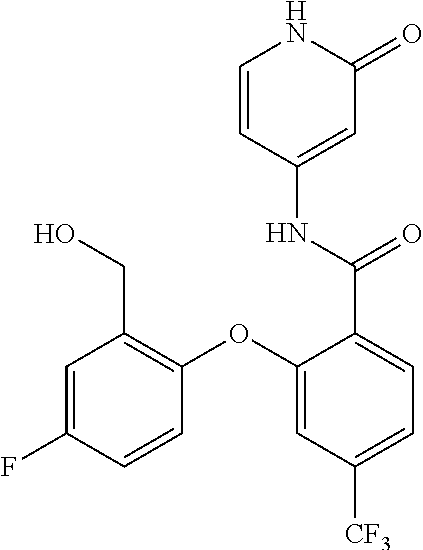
C1=CC(NC(=O)C2=CC=C([CF3])C=C2OC2=C(CO)C=C(F)C=C2)=CC(=O)N1
